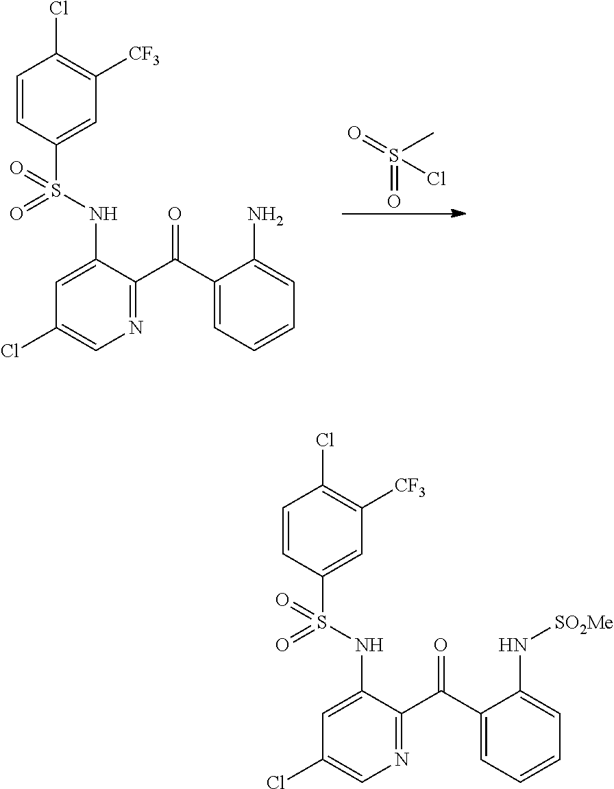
C1(NS(C2=CC([CF3])=C(Cl)C=C2)(=O)=O)=CC(Cl)=CN=C1C(C1=CC=CC=C1N[SO2Me])=O.C1(NS(C2=CC([CF3])=C(Cl)C=C2)(=O)=O)=CC(Cl)=CN=C1C(C1=CC=CC=C1N)=O.S(=O)(=O)(C)Cl
